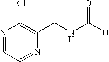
N1=CC=NC(CNC([H])=O)=C1Cl
